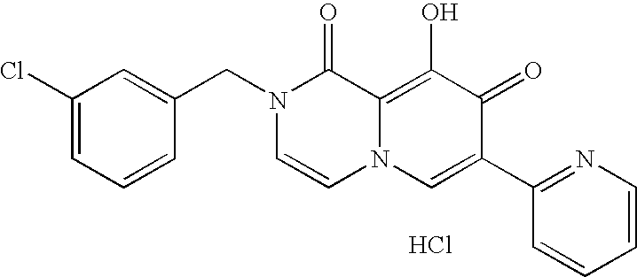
C1=C(CN2C=CN3C(=C(O)C(=O)C(C4=NC=CC=C4)=C3)C2=O)C=CC=C1Cl.Cl
